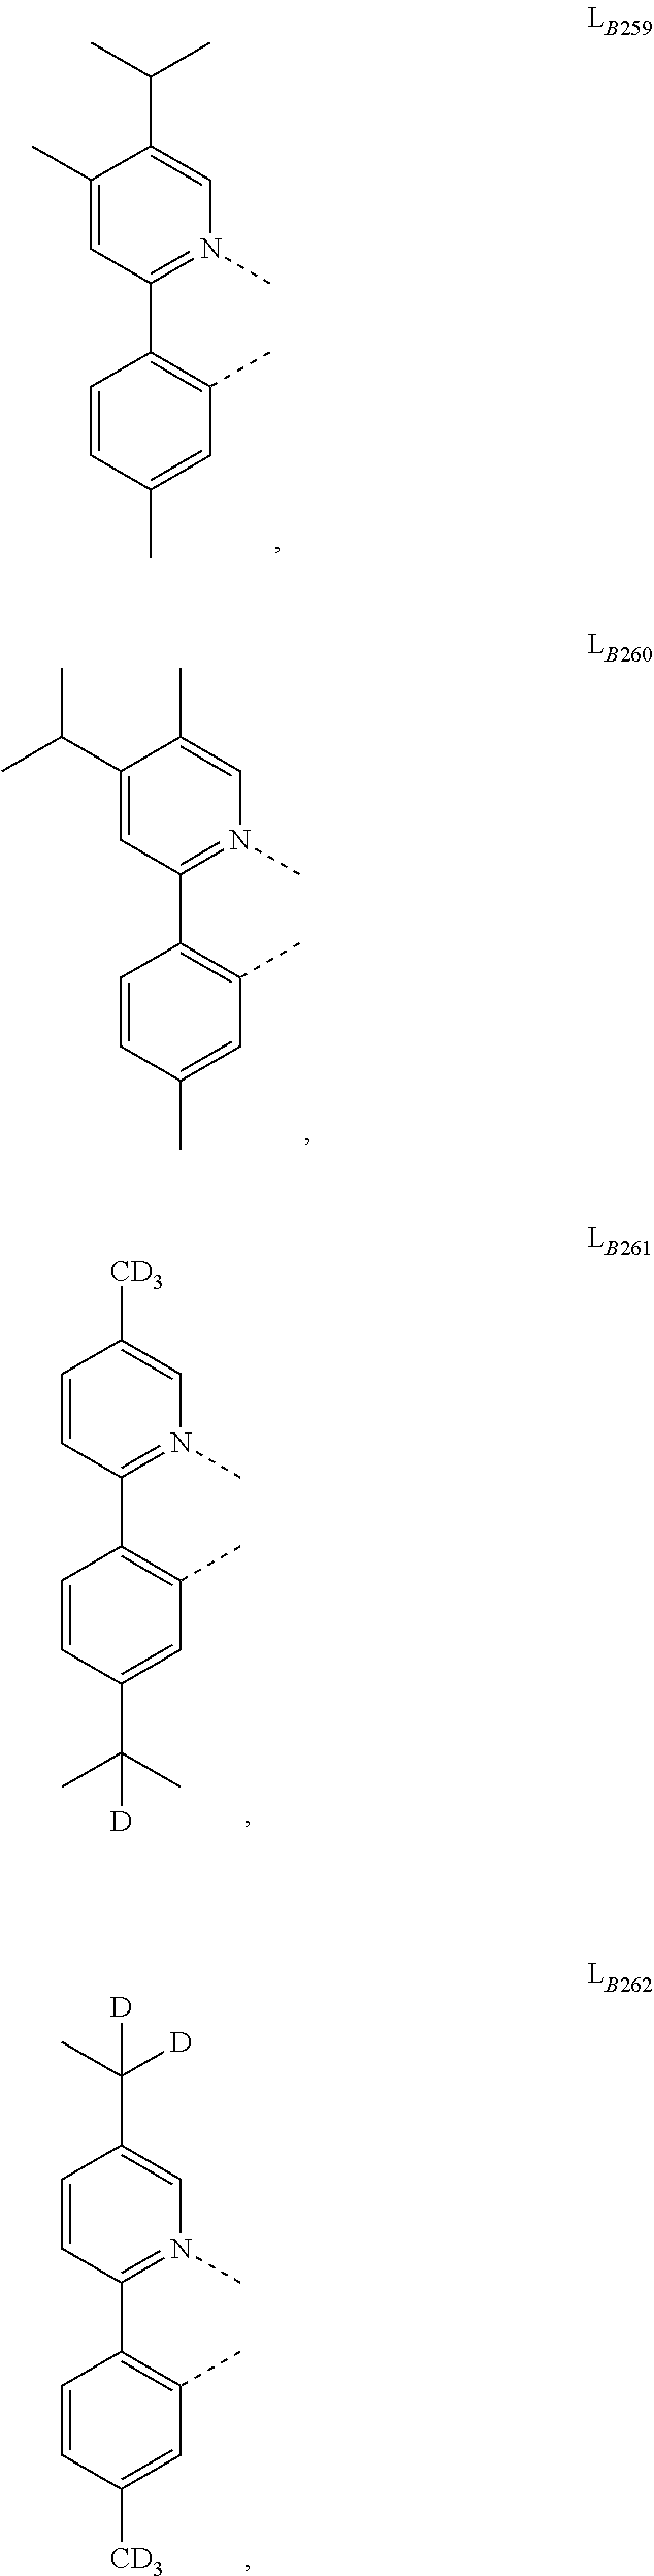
C1(C)=CC(C2=C(C)C=C(C)C=C2)=N(C)C=C1C(C)C.C1(C(C)C)=CC(C2=C(C)C=C(C)C=C2)=N(C)C=C1C.C1=CC(C2=C(C)C=C(C(C)(C)[D])C=C2)=N(C)C=C1[CD3].C1=CC(C2=C(C)C=C([CD3])C=C2)=N(C)C=C1C([D])(C)[D]
